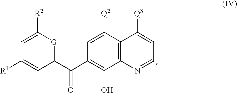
C1(C(C2=C(O)C3=C(C([Q2])=C2)C([Q3])=CC=N3)=O)=[G]C([R2])=CC([R1])=C1
